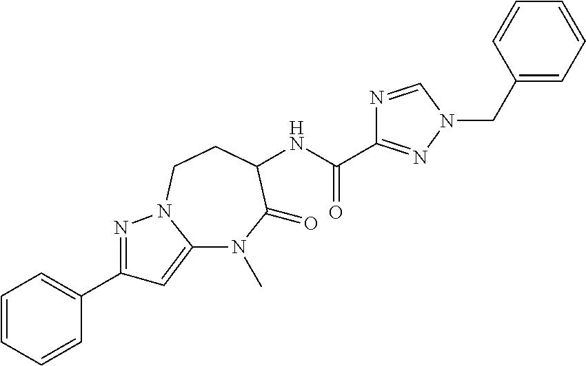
C12=CC(C3=CC=CC=C3)=NN1CCC(NC(C1=NN(CC3=CC=CC=C3)C=N1)=O)C(=O)N2C
